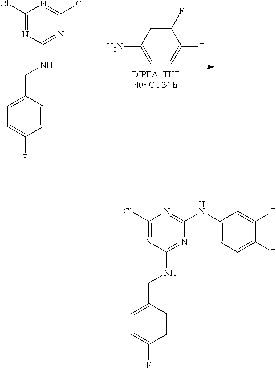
C1(Cl)=NC(NCC2=CC=C(F)C=C2)=NC(Cl)=N1.C1(F)=CC(N)=CC=C1F.C1(Cl)=NC(NCC2=CC=C(F)C=C2)=NC(NC2=CC=C(F)C(F)=C2)=N1
